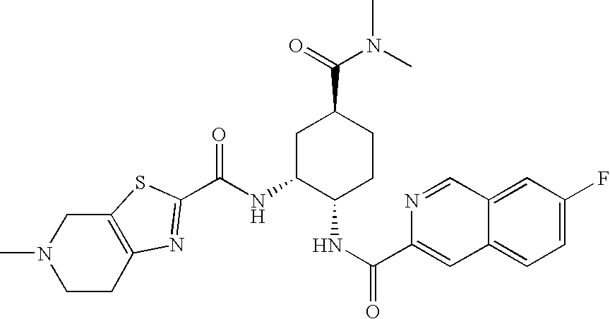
CN1CCC2=C(C1)SC(C(NC1C(NC(C3=CC4=CC=C(F)C=C4C=N3)=O)CCC(C(=O)N(C)C)C1)=O)=N2
